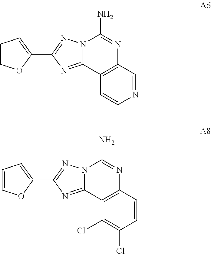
N12C(=NC(C3=CC=CO3)=N1)C1=C(N=C2N)C=NC=C1.N12C(=NC(C3=CC=CO3)=N1)C1=C(N=C2N)C=CC(Cl)=C1Cl
